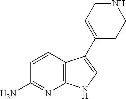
C12=C(C=CC(N)=N1)C(C1=CCNCC1)=CN2
